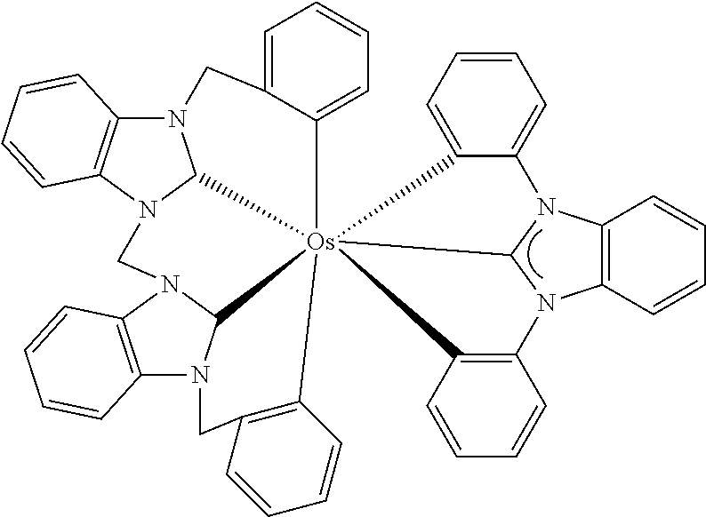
C12=CC=CC=C1CN1C3=C(N4C1[Os]2156(C2N(C7=C(N2C4)C=CC=C7)CC2=C1C=CC=C2)C1=CC=CC=C1N1C2=C(N(C15)C1=C6C=CC=C1)C=CC=C2)C=CC=C3
